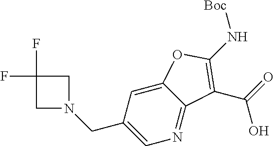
C1(CN2CC(F)(F)C2)=CN=C2C(=C1)OC(N[Boc])=C2C(=O)O
